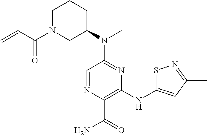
C1=NC(C(=O)N)=C(NC2=CC(C)=NS2)N=C1N(C1CCCN(C(C=C)=O)C1)C
